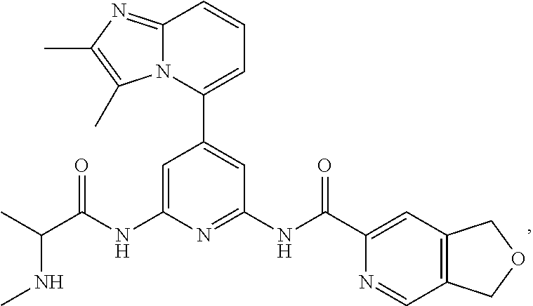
C1=C(NC(C(C)NC)=O)N=C(NC(=O)C2=CC3=C(C=N2)COC3)C=C1C1=CC=CC2=NC(C)=C(C)N12
